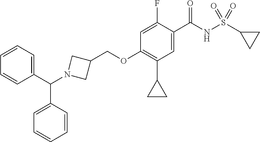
C1=CC=CC(C(N2CC(COC3=C(C4CC4)C=C(C(=O)NS(C4CC4)(=O)=O)C(F)=C3)C2)C2=CC=CC=C2)=C1
